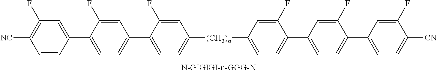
[(CH2)n](C1=CC=C(C2=CC=C(C3=CC(F)=C([CN])C=C3)C(F)=C2)C(F)=C1)C1=CC=C(C2=CC=C(C3=CC=C([CN])C(F)=C3)C(F)=C2)C(F)=C1
